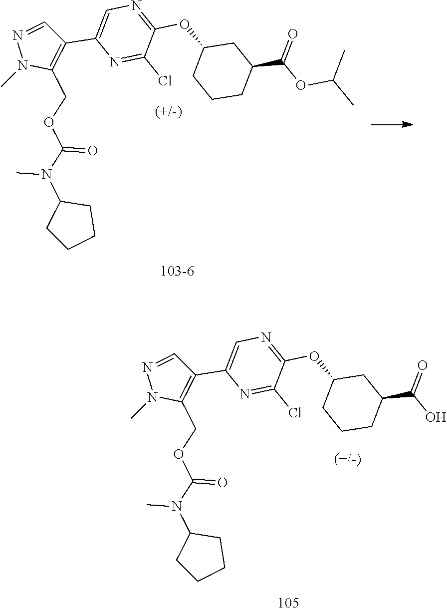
C1C(OC2=NC=C(C3=C(COC(N(C4CCCC4)C)=O)N(C)N=C3)N=C2Cl)CCCC1C(OC(C)C)=O.C1C(OC2=NC=C(C3=C(COC(N(C4CCCC4)C)=O)N(C)N=C3)N=C2Cl)CCCC1C(O)=O
